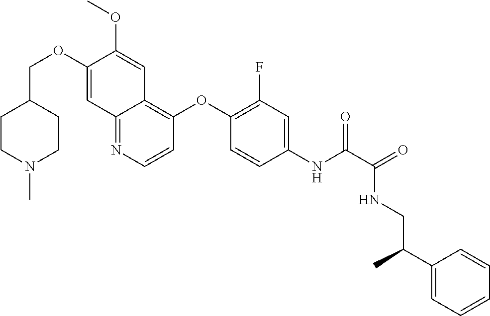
C1CN(C)CCC1COC1=CC2=NC=CC(OC3=C(F)C=C(NC(=O)C(NCC(C4=CC=CC=C4)C)=O)C=C3)=C2C=C1OC
